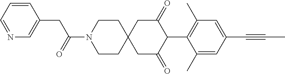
C1CN(C(=O)CC2=CN=CC=C2)CCC12CC(=O)C(C1=C(C)C=C(C#CC)C=C1C)C(=O)C2
